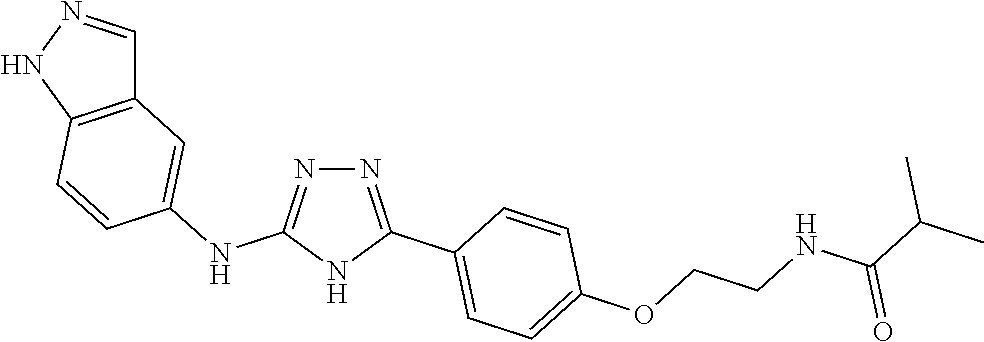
N1=C(C2=CC=C(OCCNC(C(C)C)=O)C=C2)NC(NC2=CC3=C(NN=C3)C=C2)=N1
